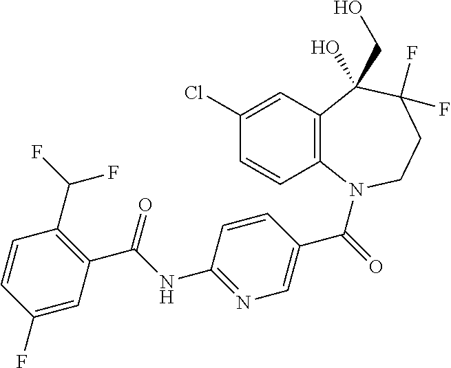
C12=C(N(C(=O)C3=CN=C(NC(C4=C(C(F)F)C=CC(F)=C4)=O)C=C3)CCC(F)(F)C1(CO)O)C=CC(Cl)=C2
